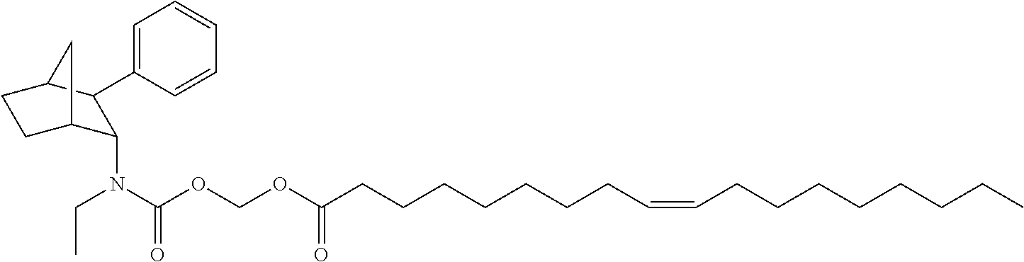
C1=CC=C(C2C(N(CC)C(OCOC(CCCCCCCC=CCCCCCCCC)=O)=O)C3CCC2C3)C=C1
